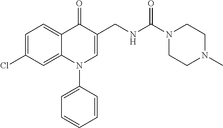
C1=C(Cl)C=C2C(=C1)C(=O)C(CNC(N1CCN(C)CC1)=O)=CN2C1=CC=CC=C1
